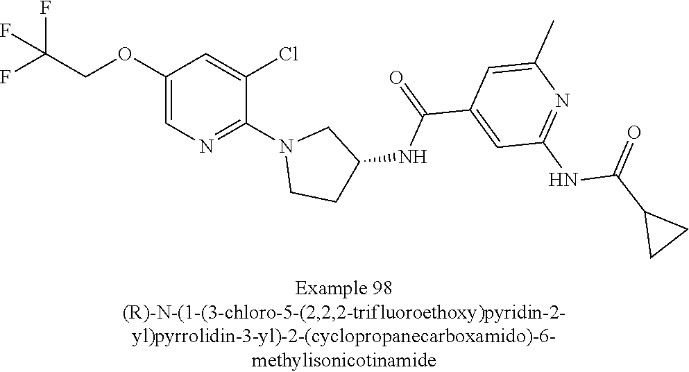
C1(OCC(F)(F)F)=CN=C(N2CCC(NC(C3=CC(NC(C4CC4)=O)=NC(C)=C3)=O)C2)C(Cl)=C1
